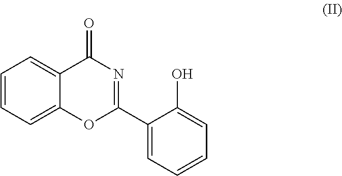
C1=CC=C2C(=C1)C(=O)N=C(C1=CC=CC=C1O)O2
